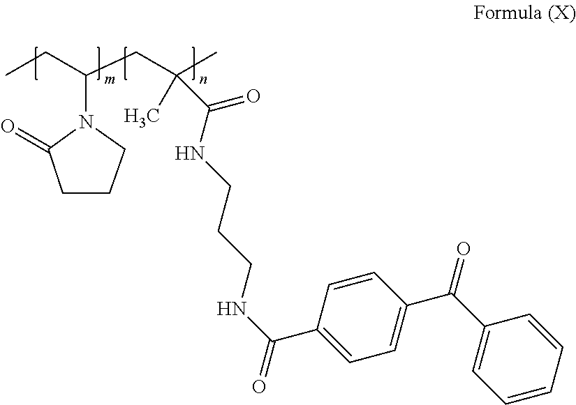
CCC(CC(C)(C(NCCCNC(=O)C1=CC=C(C(C2=CC=CC=C2)=O)C=C1)=O)C)N1C(=O)CCC1
